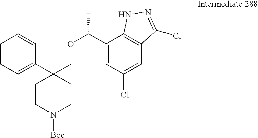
C1(C2(COC(C)C3=CC(Cl)=CC4=C3NN=C4Cl)CCN([Boc])CC2)=CC=CC=C1
